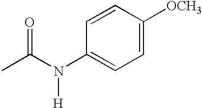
CC(N(C1=CC=C([OCH3])C=C1)[H])=O
